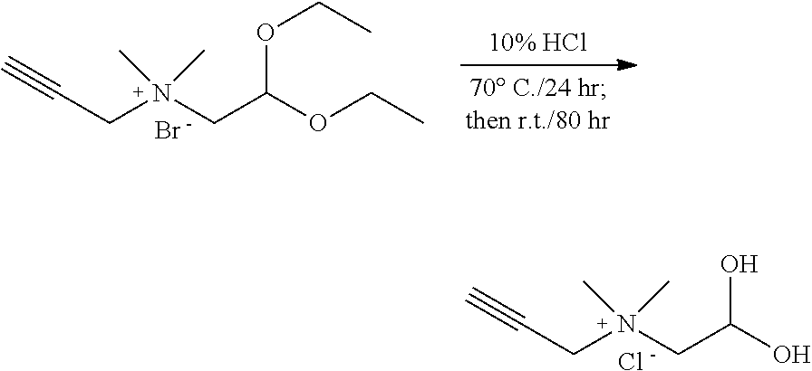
Cl.C(CN(CC(O)O)(C)C)#C.Br.C(CN(CC(OCC)OCC)(C)C)#C
